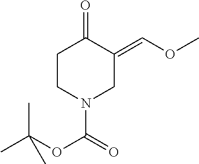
O=C1C(=COC)CN(C(=O)OC(C)(C)C)CC1
